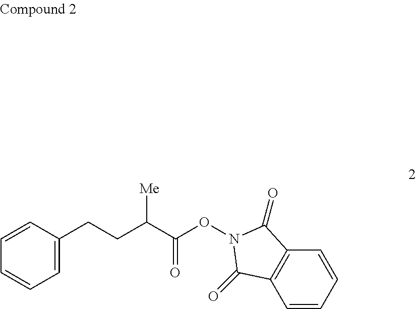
C1=CC=CC2=C1C(=O)N(OC(C(CCC1=CC=CC=C1)[Me])=O)C2=O
